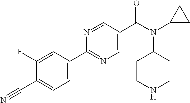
C1(F)=CC(C2=NC=C(C(N(C3CC3)C3CCNCC3)=O)C=N2)=CC=C1C#N
